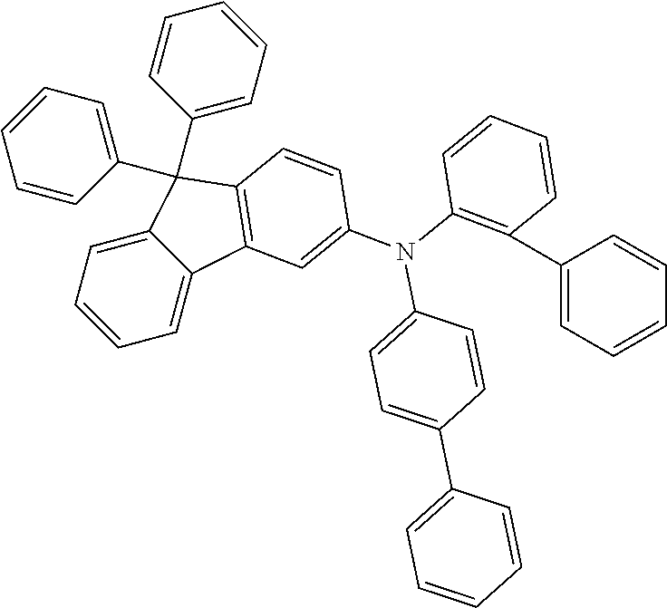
C12=CC=CC=C1C1=C(C2(C2=CC=CC=C2)C2=CC=CC=C2)C=CC(N(C2=C(C3=CC=CC=C3)C=CC=C2)C2=CC=C(C3=CC=CC=C3)C=C2)=C1
